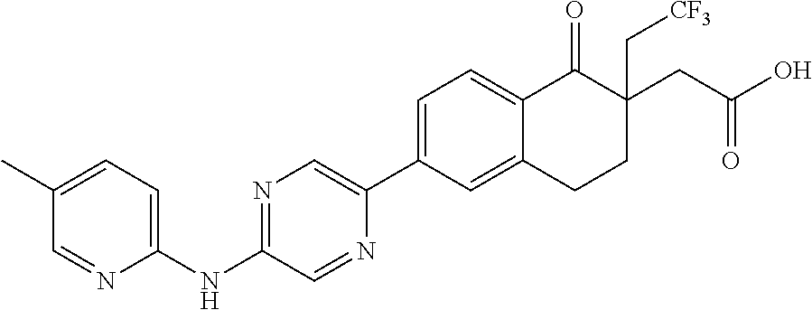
C1=C(C2=CN=C(NC3=CC=C(C)C=N3)C=N2)C=C2C(=C1)C(=O)C(CC(O)=O)(C[CF3])CC2
